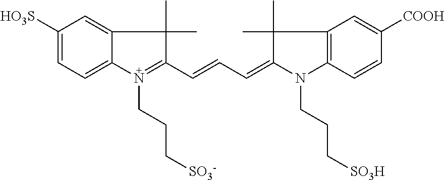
C1([HO3S])=CC=C2C(=C1)C(C)(C)C(C=CC=C1C(C)(C)C3=C(C=CC([COOH])=C3)N1CCC[SO3H])=N2CCC[SO3-]
